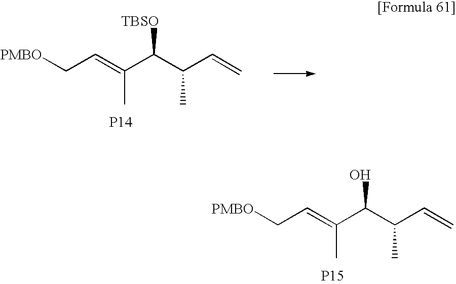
C(=C(C(C(C=C)C)[TBSO])C)C[PMBO].[P14].C(=C(C(C(C=C)C)O)C)C[PMBO].[P15]
